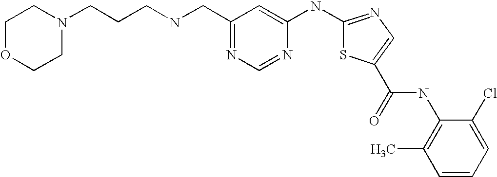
C1(CNCCCN2CCOCC2)=NC=NC(NC2=NC=C(C(=O)NC3=C(C)C=CC=C3Cl)S2)=C1
